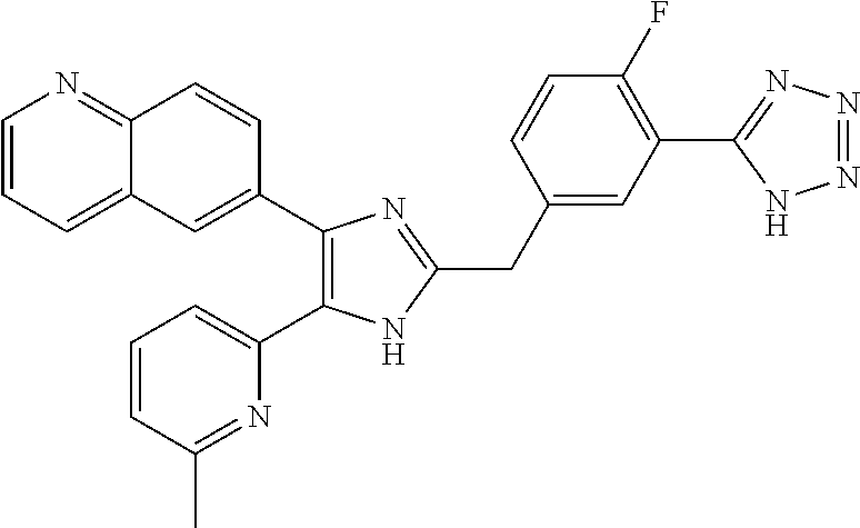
C1=CC=C2C(=N1)C=CC(C1=C(C3=CC=CC(C)=N3)NC(CC3=CC(C4=NN=NN4)=C(F)C=C3)=N1)=C2
